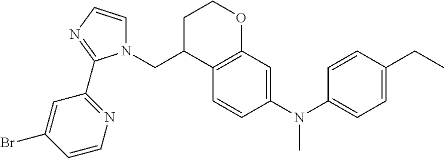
N1(CC2C3=C(OCC2)C=C(N(C2=CC=C(CC)C=C2)C)C=C3)C=CN=C1C1=NC=CC(Br)=C1
